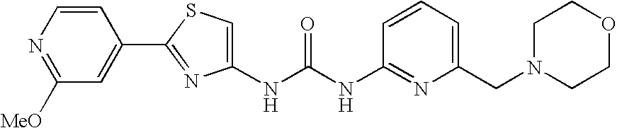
N(C(NC1=NC(CN2CCOCC2)=CC=C1)=O)C1=CSC(C2=CC([MeO])=NC=C2)=N1
